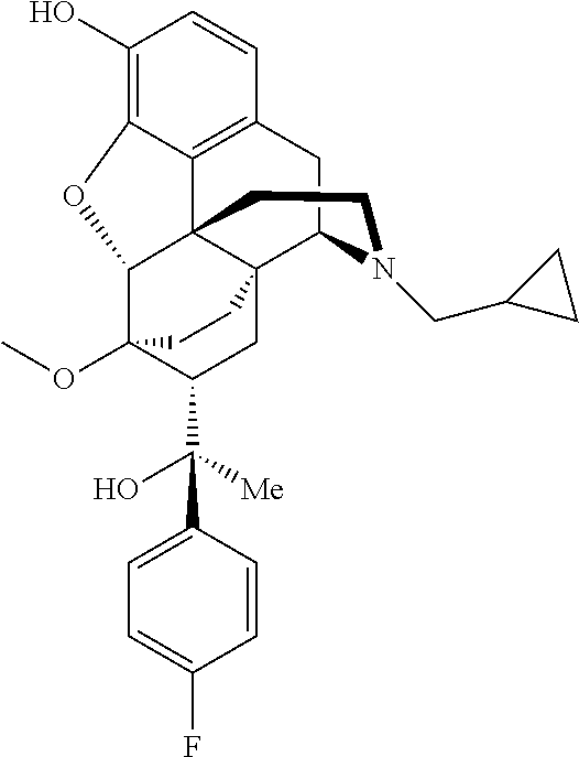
C1(O)=C2C3=C(C=C1)CC1N(CC4CC4)CCC34C(C3(OC)C(C([Me])(O)C5=CC=C(F)C=C5)CC41CC3)O2
